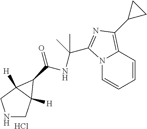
N1CC2([H])C([H])(C1)C2C(=O)NC(C)(C)C1=NC(C2CC2)=C2N1C=CC=C2.Cl
